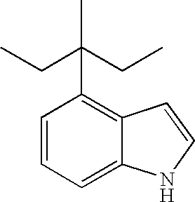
C1=CC(C(C)(CC)CC)=C2C(=C1)NC=C2
